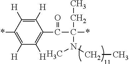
C1([H])=C(*)C([H])=C([H])C(C(C(*)(CC)N(CC)C)=O)=C1[H]
